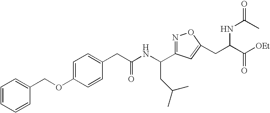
C1=CC=CC(COC2=CC=C(CC(NC(C3=NOC(CC(C([OEt])=O)NC(C)=O)=C3)CC(C)C)=O)C=C2)=C1
